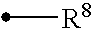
[R8]C
